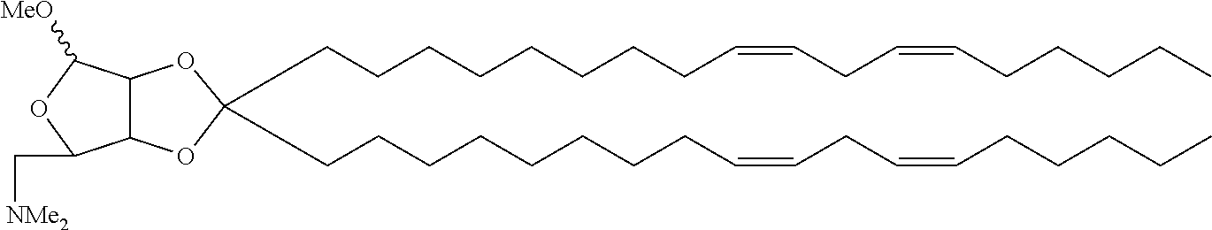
C(CCCCCCCC=CCC=CCCCCC)C1(CCCCCCCCC=CCC=CCCCCC)OC2C(O1)C([MeO])OC2C[NMe2]
